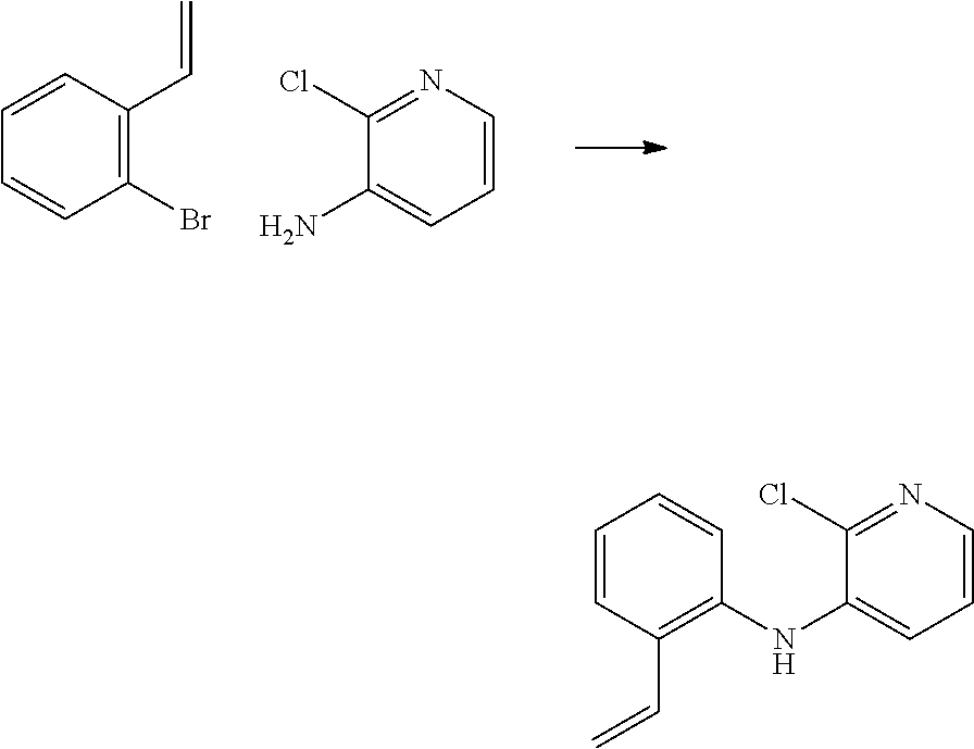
C1(Br)=C(C=C)C=CC=C1.C1=CN=C(Cl)C(N)=C1.C1=CN=C(Cl)C(NC2=C(C=C)C=CC=C2)=C1
